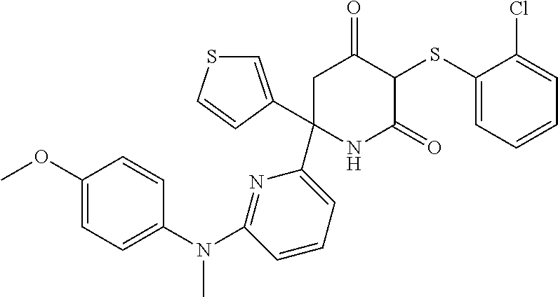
C1(SC2C(=O)CC(C3=CSC=C3)(C3=CC=CC(N(C4=CC=C(OC)C=C4)C)=N3)NC2=O)=CC=CC=C1Cl
